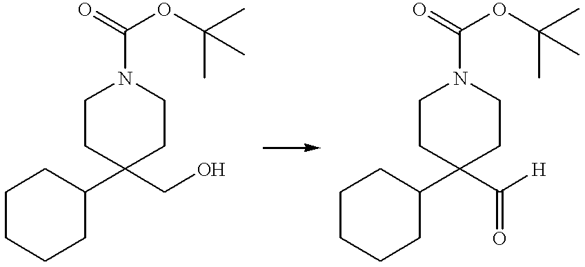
C1CCCC(C2(CO)CCN(C(=O)OC(C)(C)C)CC2)C1.C1CCCC(C2(C([H])=O)CCN(C(=O)OC(C)(C)C)CC2)C1
